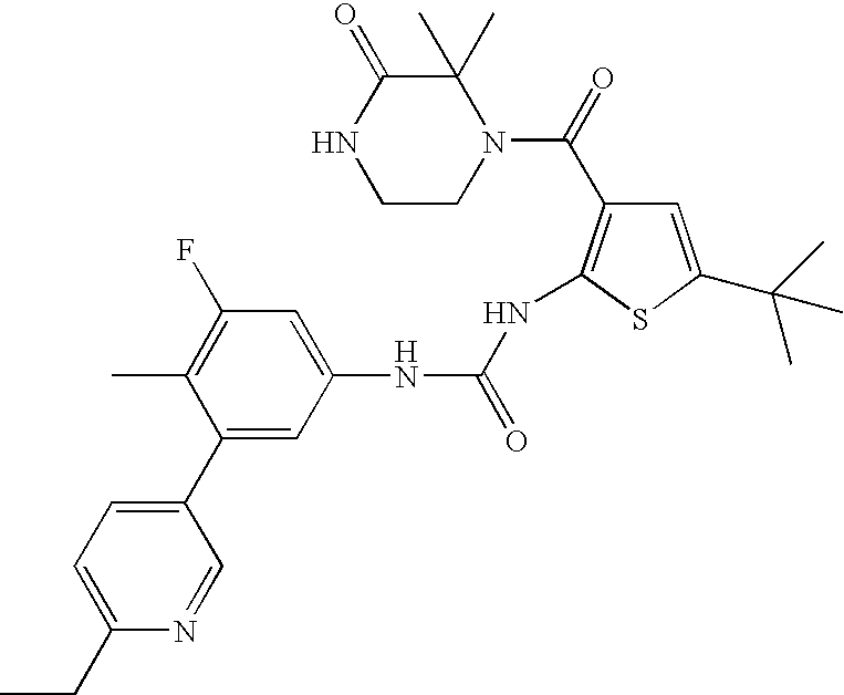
C1CN(C(=O)C2=C(NC(=O)NC3=CC(F)=C(C)C(C4=CC=C(CC)N=C4)=C3)SC(C(C)(C)C)=C2)C(C)(C)C(=O)N1
